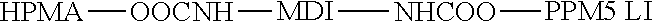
[HPMA][OOCNH][MDI][NHCOO][PPM5 LI]
